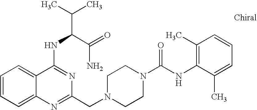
C1=CC=C2C(=C1)C(NC(C(C)C)C(=O)N)=NC(CN1CCN(C(NC3=C(C)C=CC=C3C)=O)CC1)=N2
